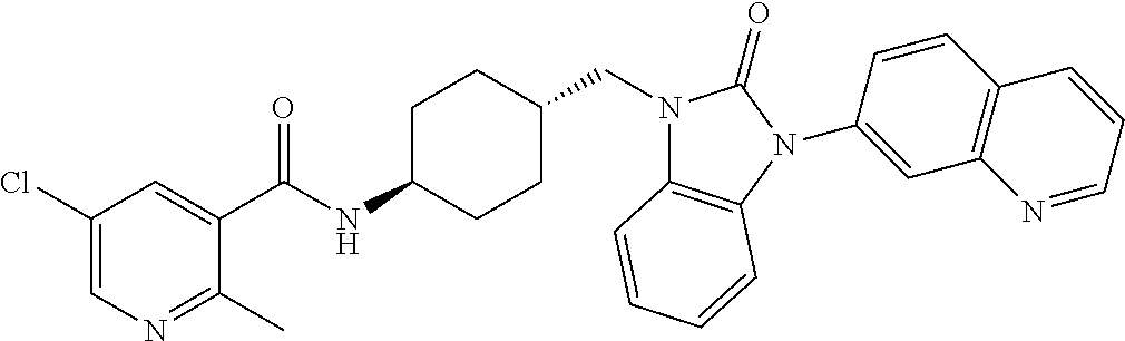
C1(Cl)=CN=C(C)C(C(NC2CCC(CN3C4=C(N(C5=CC6=C(C=C5)C=CC=N6)C3=O)C=CC=C4)CC2)=O)=C1
